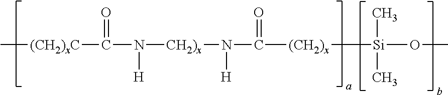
C[(CH2)xC]C(N([H])[CH2)x]N(C(=O)[(CH2)x][Si](OC)(C)C)[H])=O
